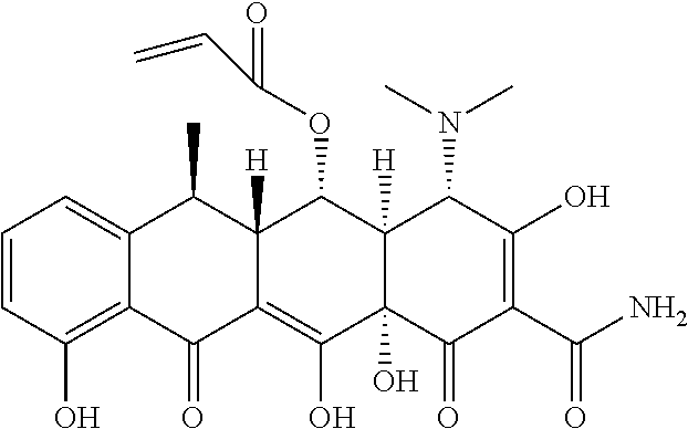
C1=CC(O)=C2C(=C1)C(C)C1([H])C(=C(O)C3(O)C([H])(C1OC(C=C)=O)C(N(C)C)C(O)=C(C(N)=O)C3=O)C2=O
